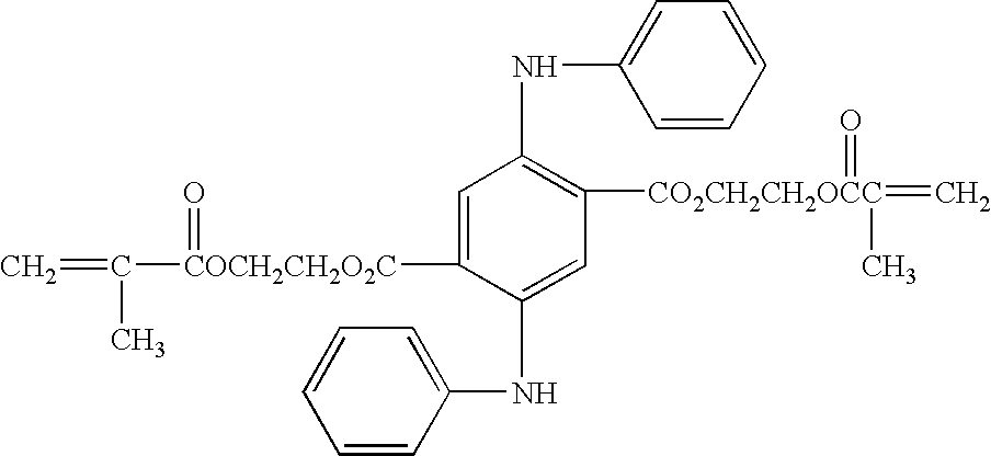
C1=C([COCH2CH2O2C](C(C)=C)=O)C(NC2=CC=CC=C2)=CC([CO2CH2CH2OCC](=C)(=O)C)=C1NC1=CC=CC=C1
